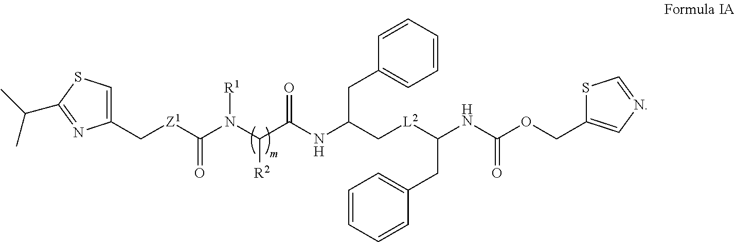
C([Z1]C(N(C(C(NC(C[L2]C(NC(OCC1=CN=CS1)=O)CC1=CC=CC=C1)CC1=CC=CC=C1)=O)[R2])[R1])=O)C1=CSC(C(C)C)=N1
